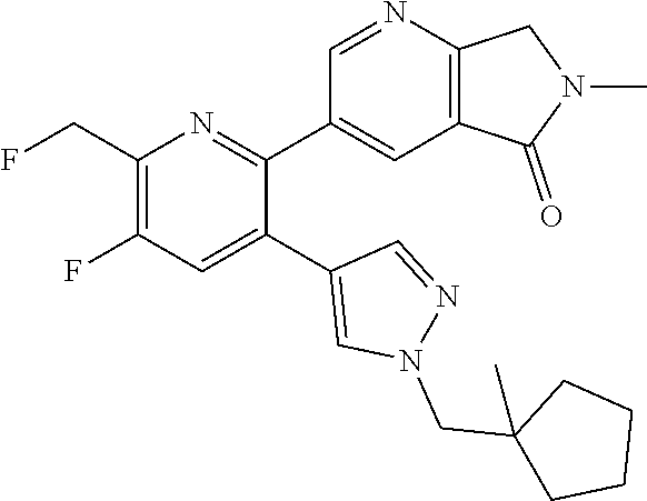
C1(CF)=C(F)C=C(C2=CN(CC3(C)CCCC3)N=C2)C(C2=CC3=C(N=C2)CN(C)C3=O)=N1
